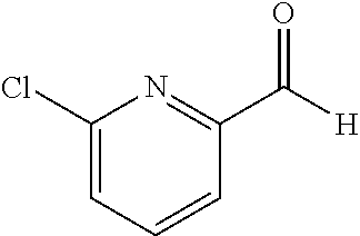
N1=C(C([H])=O)C=CC=C1Cl
